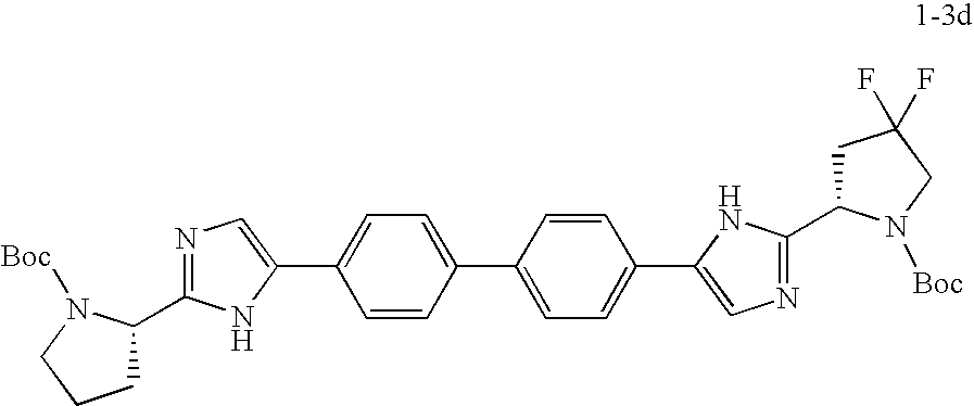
C1=CC(C2=CC=C(C3=CN=C(C4CC(F)(F)CN4[Boc])N3)C=C2)=CC=C1C1=CN=C(C2CCCN2[Boc])N1
